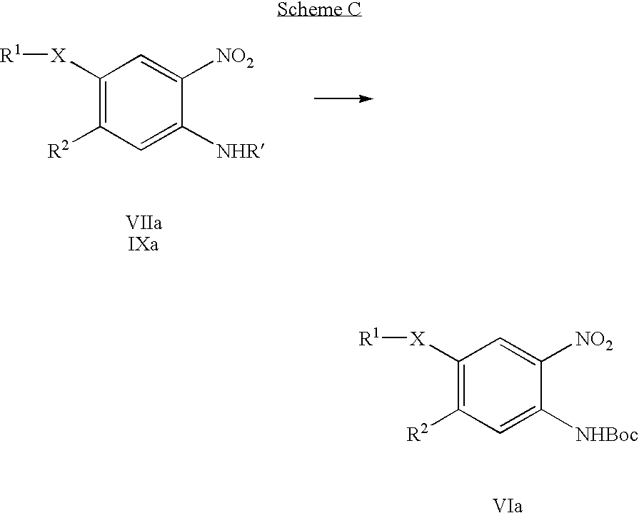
C1([X][R1])=C([R2])C=C([NHR])C([NO2])=C1.C1([X][R1])=C([R2])C=C([NHBoc])C([NO2])=C1
